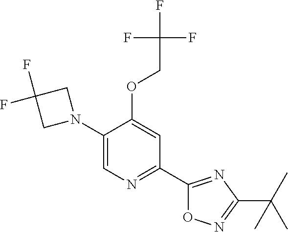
C1(N2CC(F)(F)C2)=CN=C(C2=NC(C(C)(C)C)=NO2)C=C1OCC(F)(F)F
